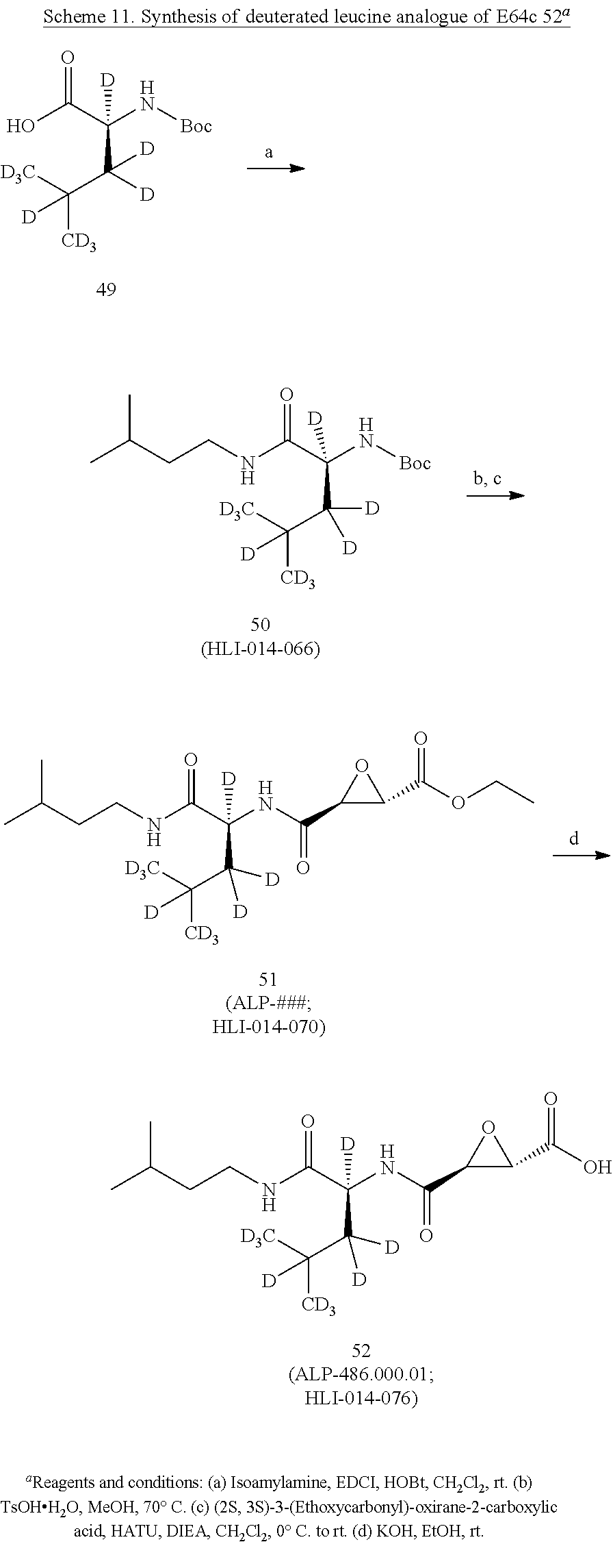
CC(CCNC(C(NC(C1C(C(O)=O)O1)=O)(C(C([CD3])([D3C])[D])([D])[D])[D])=O)C.OC(C(N[Boc])(C(C([CD3])([D3C])[D])([D])[D])[D])=O.CC(CCNC(C(N[Boc])(C(C([CD3])([D3C])[D])([D])[D])[D])=O)C.CC(CCNC(C(NC(C1C(C(OCC)=O)O1)=O)(C(C([CD3])([D3C])[D])([D])[D])[D])=O)C
